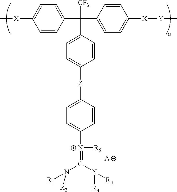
C[X]C1=CC=C(C([CF3])(C2=CC=C([Z]C3=CC=C([N+]([R5])=C(N([R1])[R2])N([R4])[R3])C=C3)C=C2)C2=CC=C([X][Y]C)C=C2)C=C1.[A]
